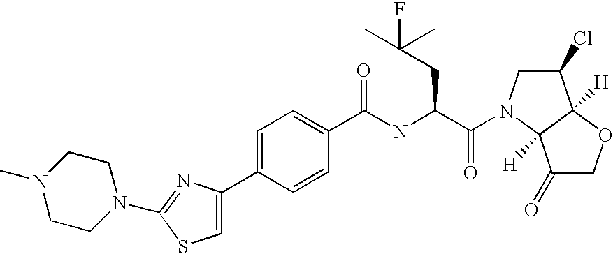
C(C(=O)N1CC(Cl)C2([H])C1([H])C(=O)CO2)(NC(C1=CC=C(C2=CSC(N3CCN(C)CC3)=N2)C=C1)=O)CC(F)(C)C
